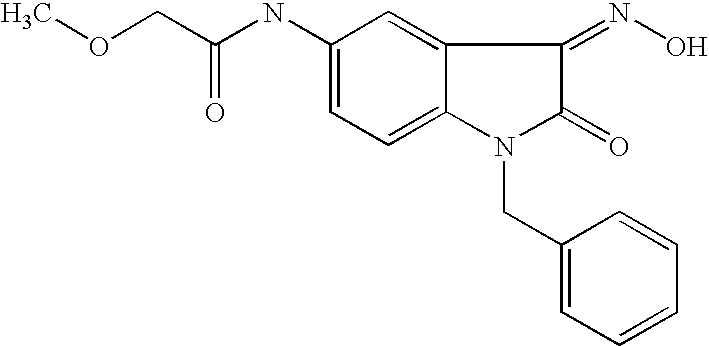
C(NC1=CC=C2C(=C1)C(=NO)C(=O)N2CC1=CC=CC=C1)(COC)=O
